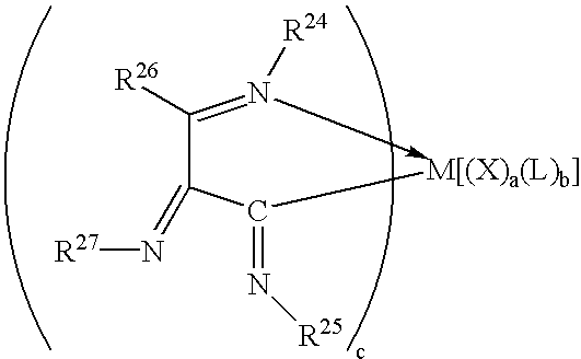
C(C(C(=N[R25])[M[(X)a(L)b]])=N[R27])(=N[R24])[R26]
